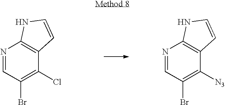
N1=CC(Br)=C(Cl)C2=C1NC=C2.N1=CC(Br)=C([N3])C2=C1NC=C2
